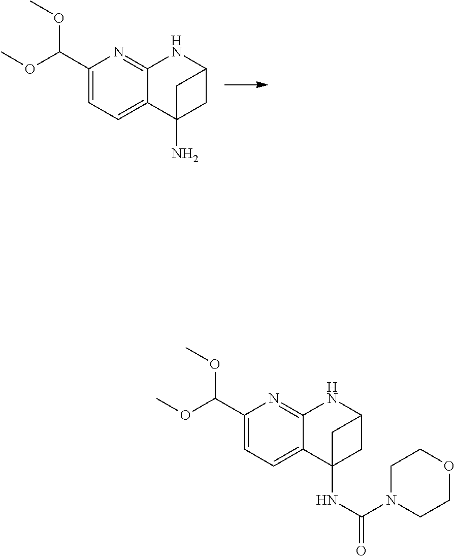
C1(C(OC)OC)=CC=C2C(=N1)NC1CC2(N)C1.C1(C(OC)OC)=CC=C2C(=N1)NC1CC2(NC(=O)N2CCOCC2)C1
